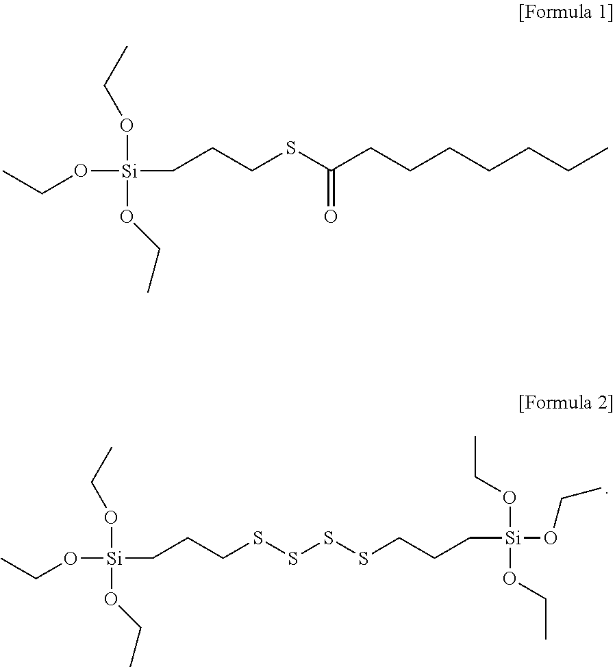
CCO[Si](OCC)(OCC)CCCSSSSCCC[Si](OCC)(OCC)OCC.CCO[Si](OCC)(OCC)CCCSC(CCCCCCC)=O
